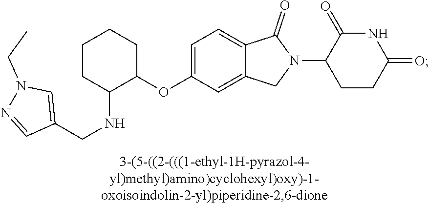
C1=C(OC2CCCCC2NCC2=CN(CC)N=C2)C=C2C(=C1)C(=O)N(C1CCC(=O)NC1=O)C2
